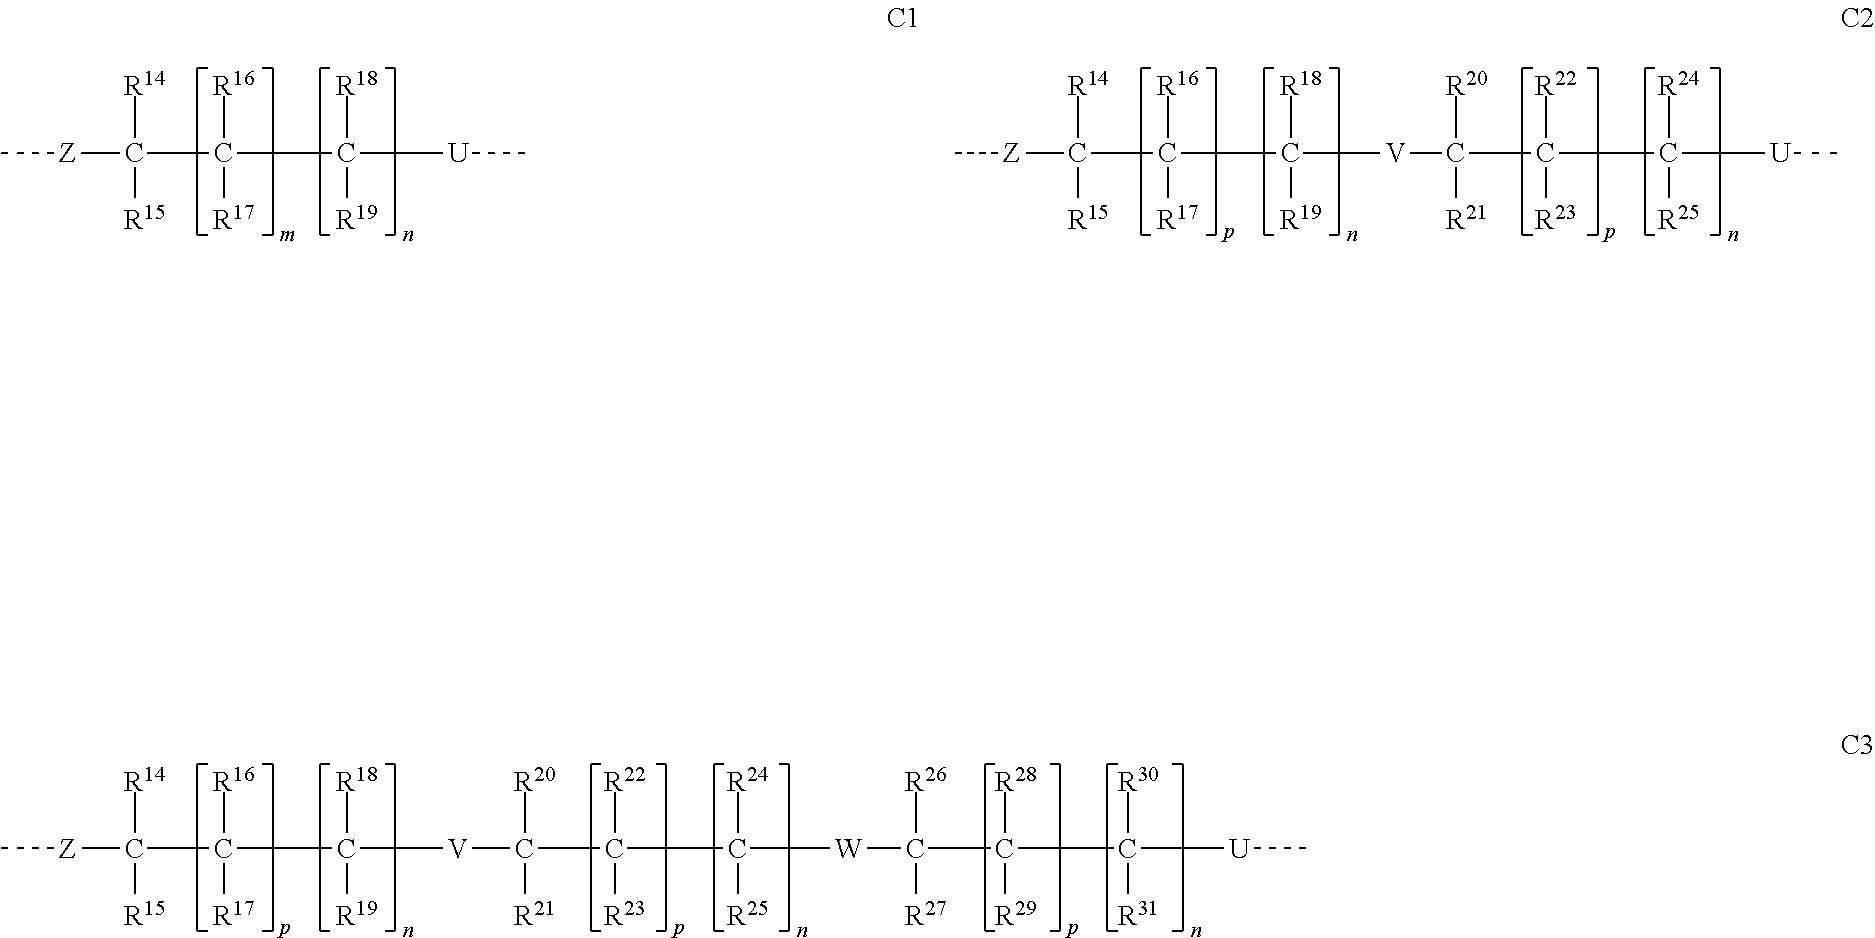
C[Z]C(C(C([R18])([R19])[U]C)([R16])[R17])([R14])[R15].C[Z]C(C(C([R18])([R19])[V]C(C(C([R24])([R25])[U]C)([R22])[R23])([R20])[R21])([R16])[R17])([R14])[R15].C[Z]C(C(C([R18])([R19])[V]C(C(C([R24])([R25])[W]C(C(C([R30])([R31])[U]C)([R28])[R29])([R26])[R27])([R22])[R23])([R20])[R21])([R16])[R17])([R14])[R15]
